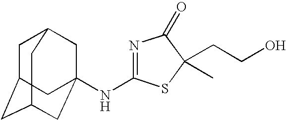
C1C2CC3CC(NC4=NC(=O)C(C)(CCO)S4)(CC1C3)C2
